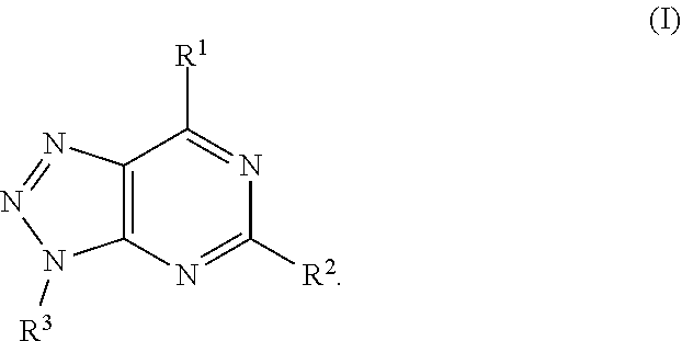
[R3]N1N=NC2=C1N=C([R2])N=C2[R1]
